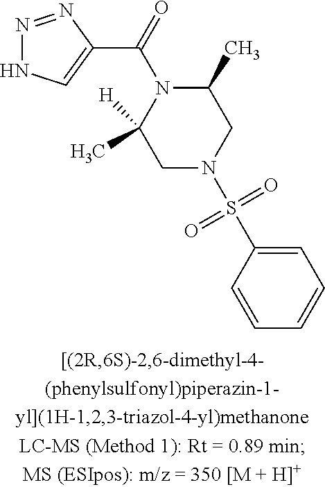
C1(C)N(C(C2=CNN=N2)=O)C(C)([H])CN(S(C2=CC=CC=C2)(=O)=O)C1
